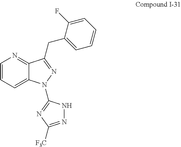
C12=CC=CN=C1C(CC1=CC=CC=C1F)=NN2C1=NC([F3C])=NN1
